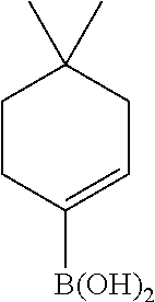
C1CC([B(OH)2])=CCC1(C)C
